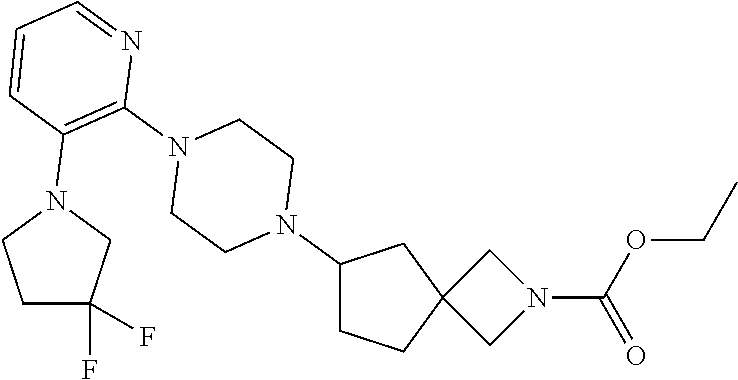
N1(C2CCC3(C2)CN(C(=O)OCC)C3)CCN(C2=C(N3CC(F)(F)CC3)C=CC=N2)CC1
